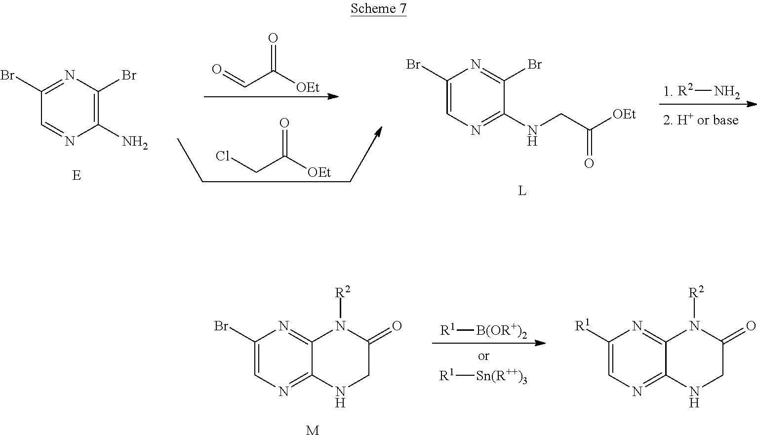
N1=C(Br)C=NC(N)=C1Br.O=CC([OEt])=O.ClCC([OEt])=O.N1=C(Br)C(NCC([OEt])=O)=NC=C1Br.[R2]N.N1=C2C(=NC=C1Br)NCC(=O)N2[R2].[R1][B(OR+)2].[R1][Sn(R++)3].N1=C2C(=NC=C1[R1])NCC(=O)N2[R2].[M]
